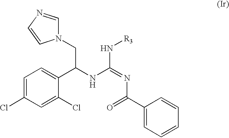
N1(CC(NC(=NC(C2=CC=CC=C2)=O)N[R3])C2=CC=C(Cl)C=C2Cl)C=NC=C1
